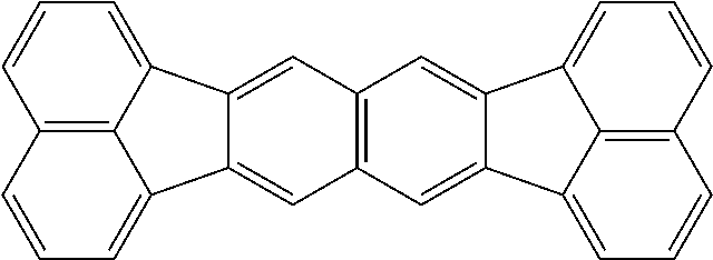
C12=C3C(=CC=C1)C1=CC4=C(C=C1C3=CC=C2)C=C1C(=C4)C2=CC=CC3=C2C1=CC=C3
